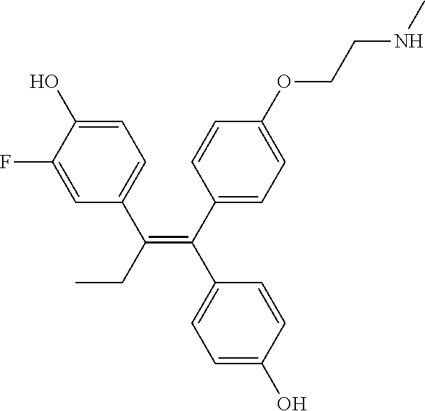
C1=C(F)C(O)=CC=C1C(CC)=C(C1=CC=C(OCCNC)C=C1)C1=CC=C(O)C=C1
